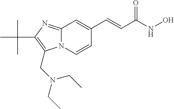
N12C(=NC(C(C)(C)C)=C1CN(CC)CC)C=C(C=CC(NO)=O)C=C2
